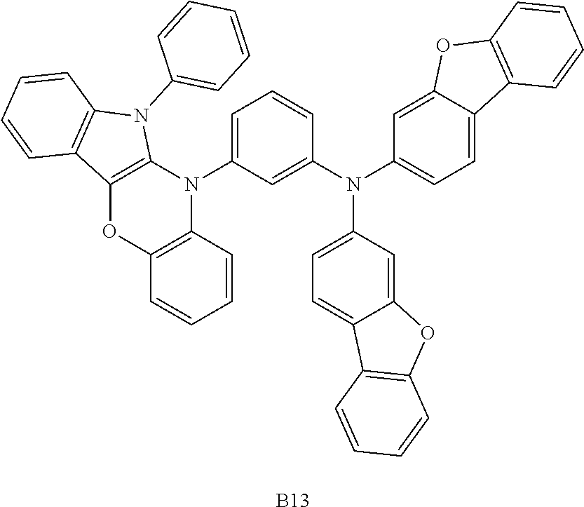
[B13].C1=CC=CC2=C1OC1=C(N2C2=CC=CC(N(C3=CC=C4C(=C3)OC3=C4C=CC=C3)C3=CC=C4C(=C3)OC3=C4C=CC=C3)=C2)N(C2=CC=CC=C2)C2=C1C=CC=C2
